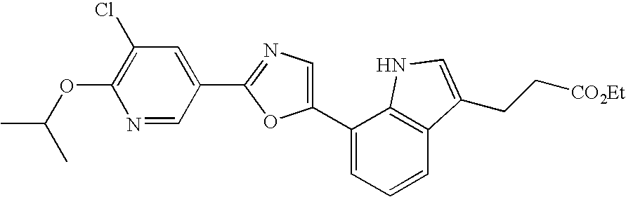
C1=C(C2=CC=CC3=C2NC=C3CC[CO2Et])OC(C2=CC(Cl)=C(OC(C)C)N=C2)=N1
